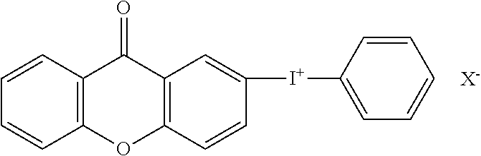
C1=CC2=C(C=C1)OC1=C(C2=O)C=C([I+]C2=CC=CC=C2)C=C1.[X-]
